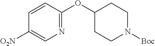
N1=C(OC2CCN([Boc])CC2)C=CC([O2N])=C1
